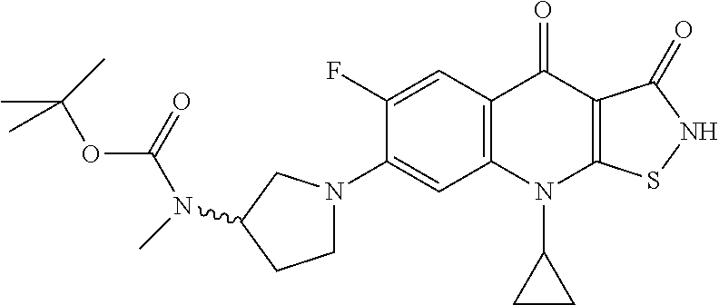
C12=C(C=C(F)C(N3CCC(N(C)C(OC(C)(C)C)=O)C3)=C1)C(=O)C1=C(N2C2CC2)SNC1=O
